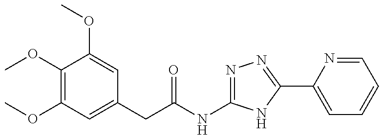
C1(OC)=C(OC)C=C(CC(NC2=NN=C(C3=CC=CC=N3)N2)=O)C=C1OC
